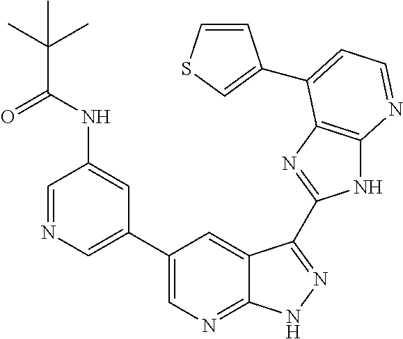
C1=NC=C(C2=CN=C3C(=C2)C(C2=NC4=C(N2)N=CC=C4C2=CSC=C2)=NN3)C=C1NC(C(C)(C)C)=O
